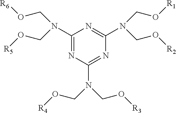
C1(N(CO[R6])CO[R5])=NC(N(CO[R3])CO[R4])=NC(N(CO[R1])CO[R2])=N1
